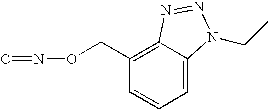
C1=C2C(=C(CON=C)C=C1)N=NN2CC
